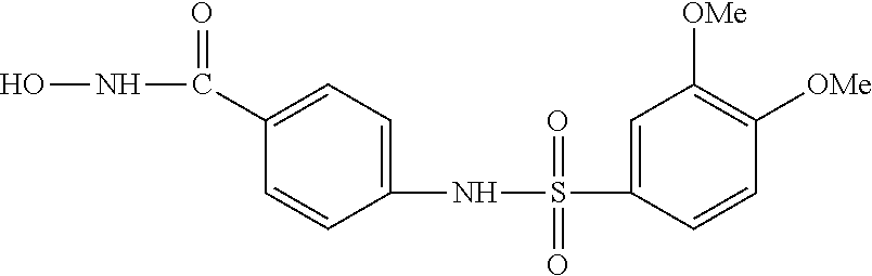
C1(C(NO)=O)=CC=C(NS(=O)(=O)C2=CC([OMe])=C([OMe])C=C2)C=C1
